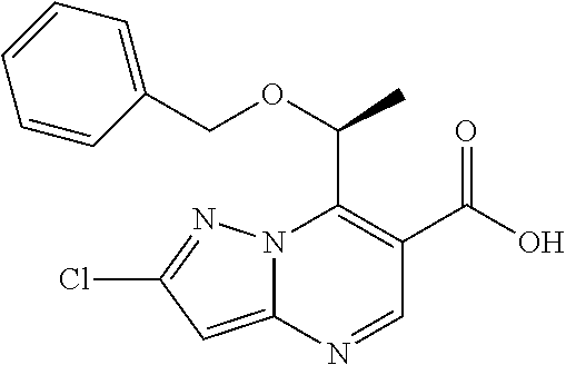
N12C(=CC(Cl)=N1)N=CC(C(O)=O)=C2C(OCC1=CC=CC=C1)C
